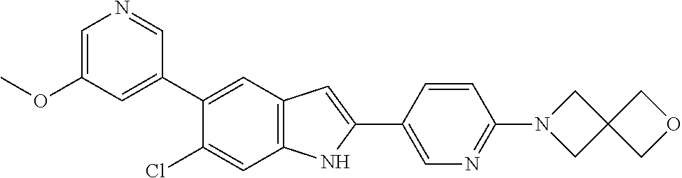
C1=C(OC)C=C(C2=CC3=C(C=C2Cl)NC(C2=CN=C(N4CC5(C4)COC5)C=C2)=C3)C=N1
